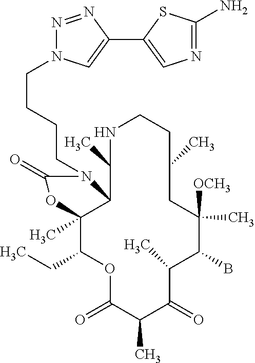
O1C(=O)C(C)C(=O)C(C)C(B)C([OCH3])(C)CC(C)CCNC(C)C2C(C)(C1CC)OC(=O)N2CCCCN1N=NC(C2=CN=C(N)S2)=C1
